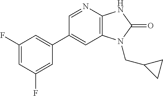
C1(C2=CC(F)=CC(F)=C2)=CC2=C(N=C1)NC(=O)N2CC1CC1
